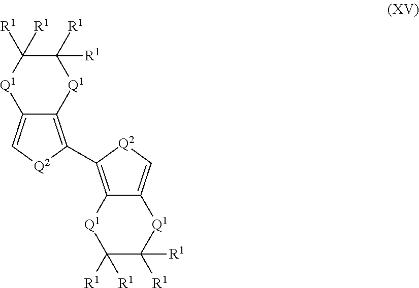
C12=C[Q2]C(C3=C4C(=C[Q2]3)[Q1]C([R1])([R1])C([R1])([R1])[Q1]4)=C1[Q1]C([R1])([R1])C([R1])([R1])[Q1]2
